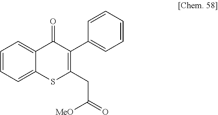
C1=CC=C2C(=C1)C(=O)C(C1=CC=CC=C1)=C(CC(=O)[MeO])S2
